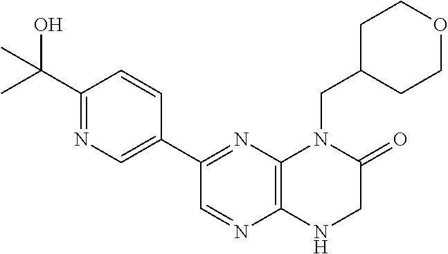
C1(C2=NC3=C(N=C2)NCC(=O)N3CC2CCOCC2)=CN=C(C(O)(C)C)C=C1
